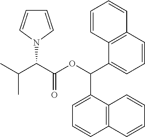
CC(C)C(C(OC(C1=CC=CC2=C1C=CC=C2)C1=CC=CC2=C1C=CC=C2)=O)N1C=CC=C1
